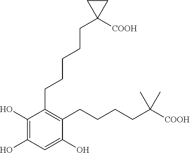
C1(O)=C(O)C(CCCCCC2([COOH])CC2)=C(CCCCC(C)(C)[COOH])C(O)=C1
